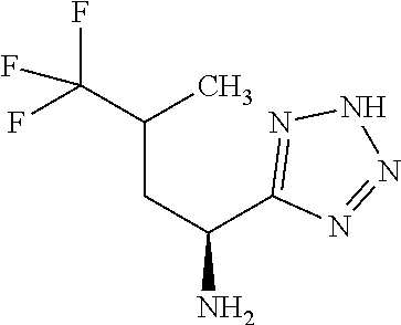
C(C(N)C1=NNN=N1)C(C(F)(F)F)C
